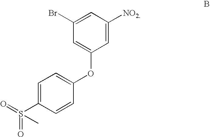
C1=C([NO2])C=C(Br)C=C1OC1=CC=C(S(=O)(C)=O)C=C1
